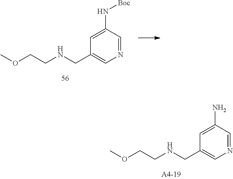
C1=C(N[Boc])C=NC=C1CNCCOC.C1=C(N)C=NC=C1CNCCOC
